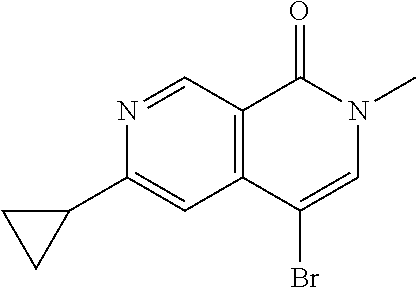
N1=CC2=C(C=C1C1CC1)C(Br)=CN(C)C2=O
